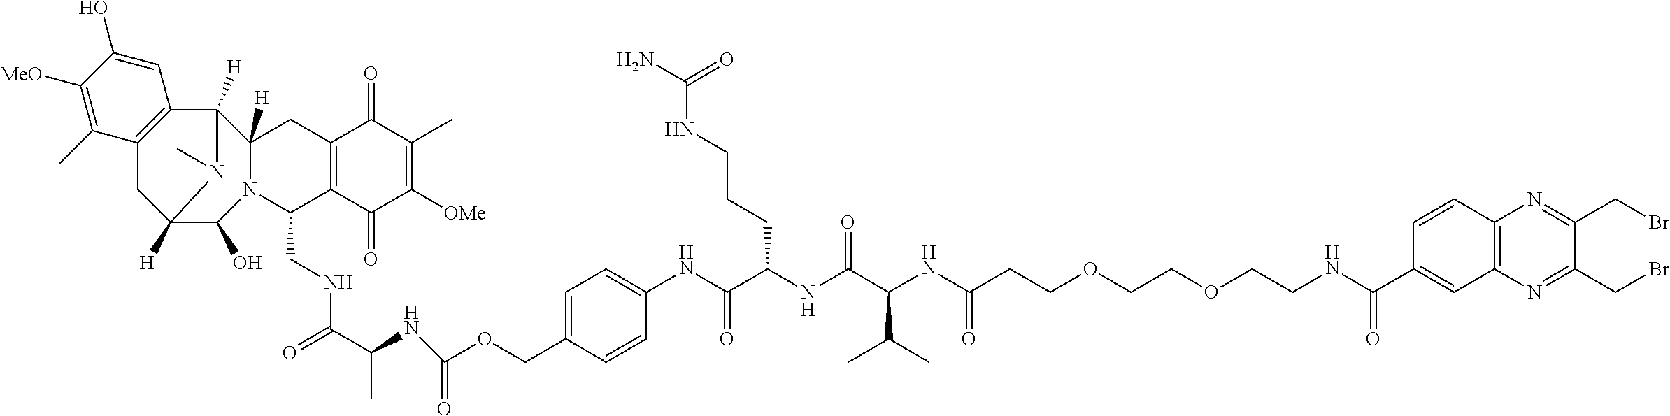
C12([H])C(O)N3C([H])(C([H])(C4=C(C1)C(C)=C([MeO])C(O)=C4)N2C)CC1=C(C3CNC(C(NC(OCC2=CC=C(NC(C(NC(C(NC(CCOCCOCCNC(C3=CC4=C(C=C3)N=C(CBr)C(CBr)=N4)=O)=O)C(C)C)=O)CCCNC(N)=O)=O)C=C2)=O)C)=O)C(=O)C([OMe])=C(C)C1=O
